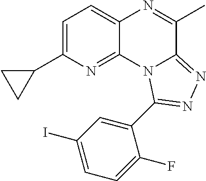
C1=C(C2CC2)N=C2C(=C1)N=C(C)C1=NN=C(C3=CC(I)=CC=C3F)N21
